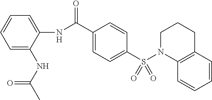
C1=C(NC(C2=CC=C(S(N3CCCC4=C3C=CC=C4)(=O)=O)C=C2)=O)C(NC(=O)C)=CC=C1
